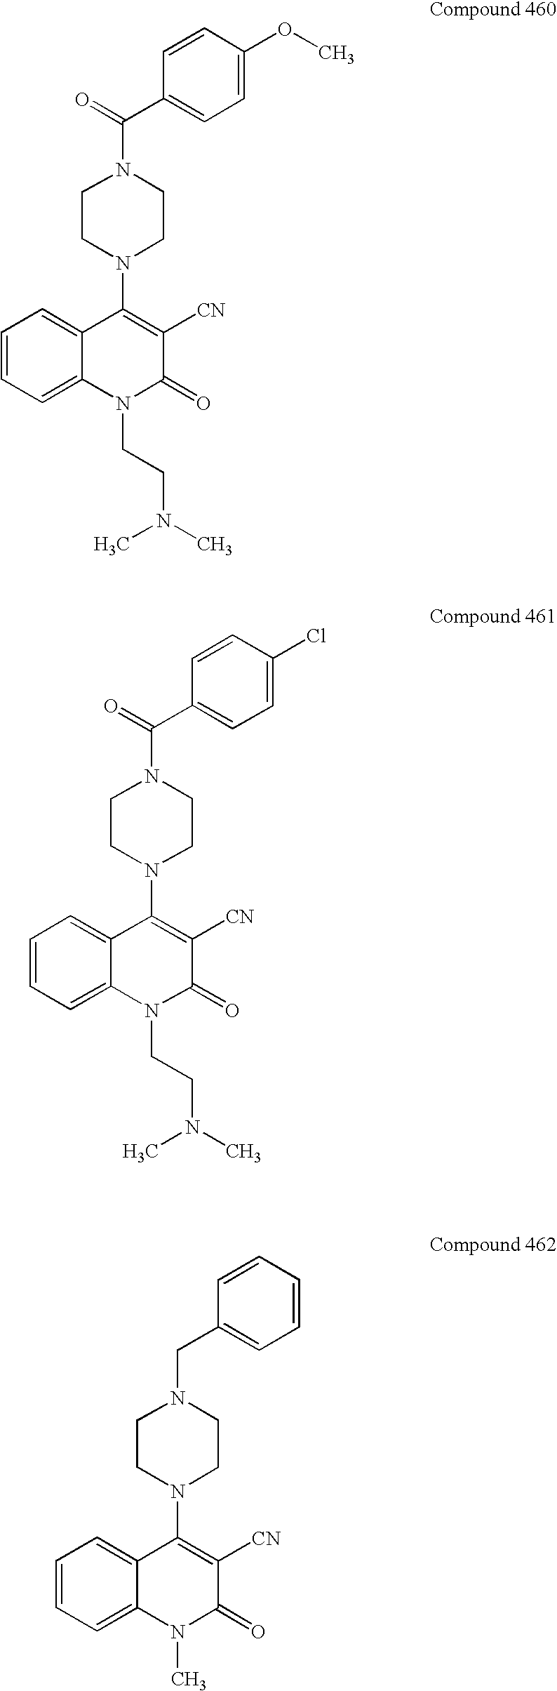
C1=CC(OC)=CC=C1C(N1CCN(C2=C([CN])C(=O)N(CCN(C)C)C3=CC=CC=C23)CC1)=O.C1=CC(Cl)=CC=C1C(N1CCN(C2=C([CN])C(=O)N(CCN(C)C)C3=CC=CC=C23)CC1)=O.C1=CC=CC=C1CN1CCN(C2=C([CN])C(=O)N(C)C3=CC=CC=C23)CC1
